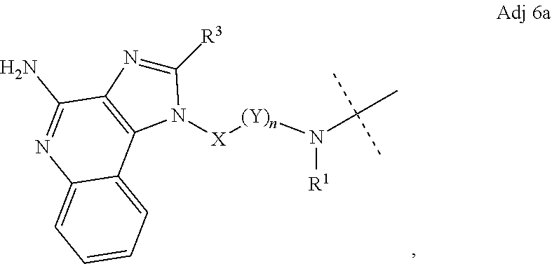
[(Y)n]([X]N1C([R3])=NC2=C1C1=CC=CC=C1N=C2N)N(C(C)(C)C)[R1]
